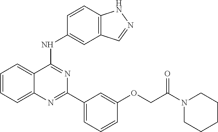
C1=CC=C2C(=C1)C(NC1=CC3=C(C=C1)NN=C3)=NC(C1=CC=CC(OCC(N3CCCCC3)=O)=C1)=N2
